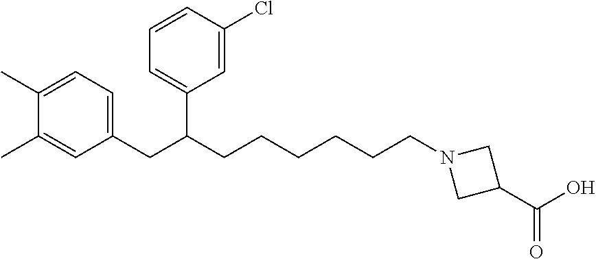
C1=C(C)C(C)=CC=C1CC(C1=CC=CC(Cl)=C1)CCCCCCN1CC(C(=O)O)C1
